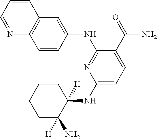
C1=CC=NC2=C1C=C(NC1=NC(NC3([H])CCCCC3(N)[H])=CC=C1C(=O)N)C=C2
